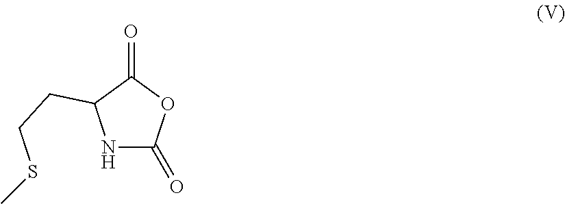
N1C(=O)OC(=O)C1CCSC
